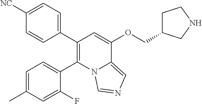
C1(C2=C(C3=CC=C(C)C=C3F)N3C(=CN=C3)C(OCC3CCNC3)=C2)=CC=C([NC])C=C1
